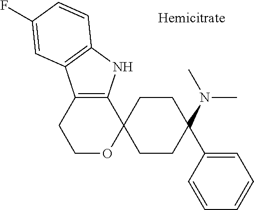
C12=C(NC3=C1C=C(F)C=C3)C1(OCC2)CCC(N(C)C)(C2=CC=CC=C2)CC1
